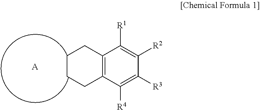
C12~C(C([R4])=C([R3])C([R2])=C1[R1])CCCC2.[A]
